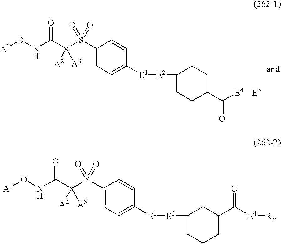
C1(S(C(C(NO[A1])=O)([A2])[A3])(=O)=O)=CC=C([E1][E2]C2CCC(C([E4][E5])=O)CC2)C=C1.C1(S(C(C(NO[A1])=O)([A2])[A3])(=O)=O)=CC=C([E1][E2]C2CCCC(C([E4][R5])=O)C2)C=C1
